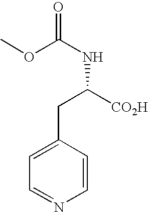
C1=C(CC(NC(=O)OC)[CO2H])C=CN=C1
